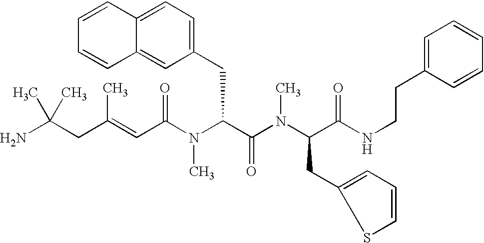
NC(CC(=CC(N(C(C(N(C(C(NCCC1=CC=CC=C1)=O)CC1=CC=CS1)C)=O)CC1=CC=C2C(=C1)C=CC=C2)C)=O)C)(C)C
